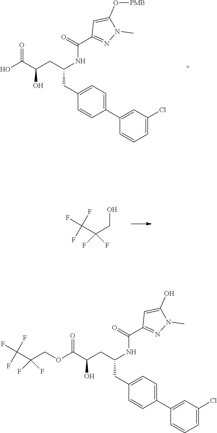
O(C(C(O)CC(CC1=CC=C(C2=CC(Cl)=CC=C2)C=C1)NC(C1=NN(C)C(O)=C1)=O)=O)CC(C(F)(F)F)(F)F.OC(C(O)CC(CC1=CC=C(C2=CC(Cl)=CC=C2)C=C1)NC(C1=NN(C)C(O[PMB])=C1)=O)=O.OCC(C(F)(F)F)(F)F
